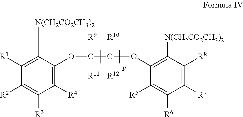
C1([R2])=C([R3])C([R4])=C(OC([R11])(C([R10])([R12])OC2=C([N(CH2CO2CH3)2])C([R8])=C([R7])C([R6])=C2[R5])[R9])C([N(CH2CO2CH3)2])=C1[R1]
